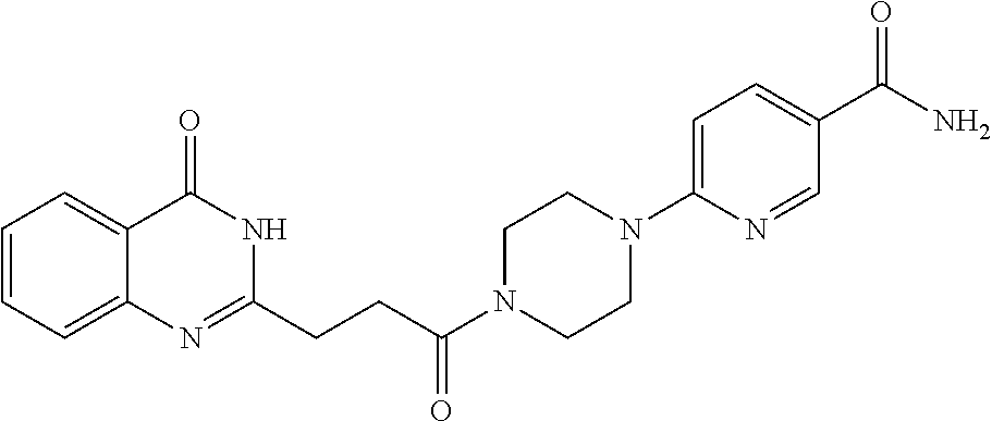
C1=CC=C2C(=C1)C(=O)NC(CCC(N1CCN(C3=CC=C(C(N)=O)C=N3)CC1)=O)=N2
